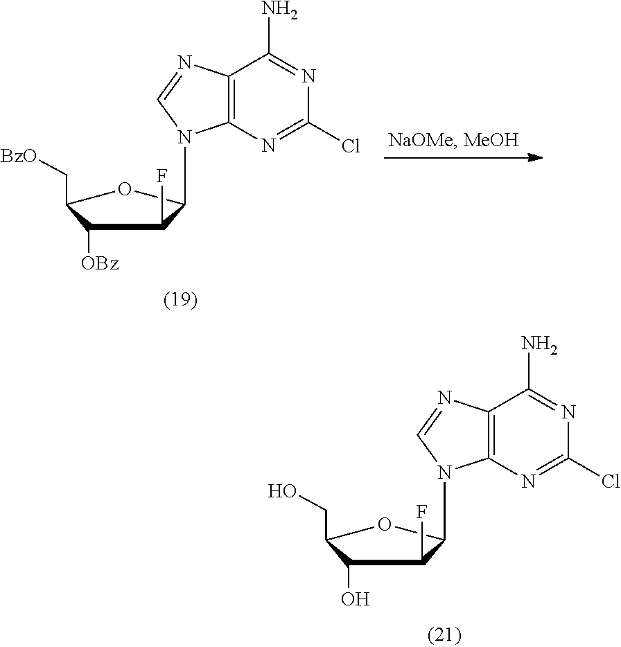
C1(O)C(CO)OC(N2C3=C(C(N)=NC(Cl)=N3)N=C2)C1F.C1([OBz])C(C[BzO])OC(N2C3=C(C(N)=NC(Cl)=N3)N=C2)C1F
